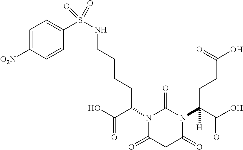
C1([O2N])=CC=C(S(NCCCCC(N2C(=O)N(C(C(O)=O)([H])CCC(O)=O)C(=O)CC2=O)C(O)=O)(=O)=O)C=C1
